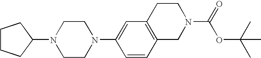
N1(C2=CC3=C(C=C2)CN(C(OC(C)(C)C)=O)CC3)CCN(C2CCCC2)CC1
